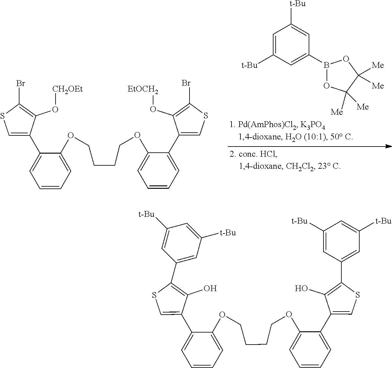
C1=C([t-Bu])C=C(B2OC([Me])([Me])C([Me])([Me])O2)C=C1[t-Bu].C1(OCCCCOC2=CC=CC=C2C2=CSC(Br)=C2O[CH2OEt])=CC=CC=C1C1=CSC(Br)=C1O[EtOCH2].C1(OCCCCOC2=CC=CC=C2C2=CSC(C3=CC([t-Bu])=CC([t-Bu])=C3)=C2O)=CC=CC=C1C1=CSC(C2=CC([t-Bu])=CC([t-Bu])=C2)=C1O
